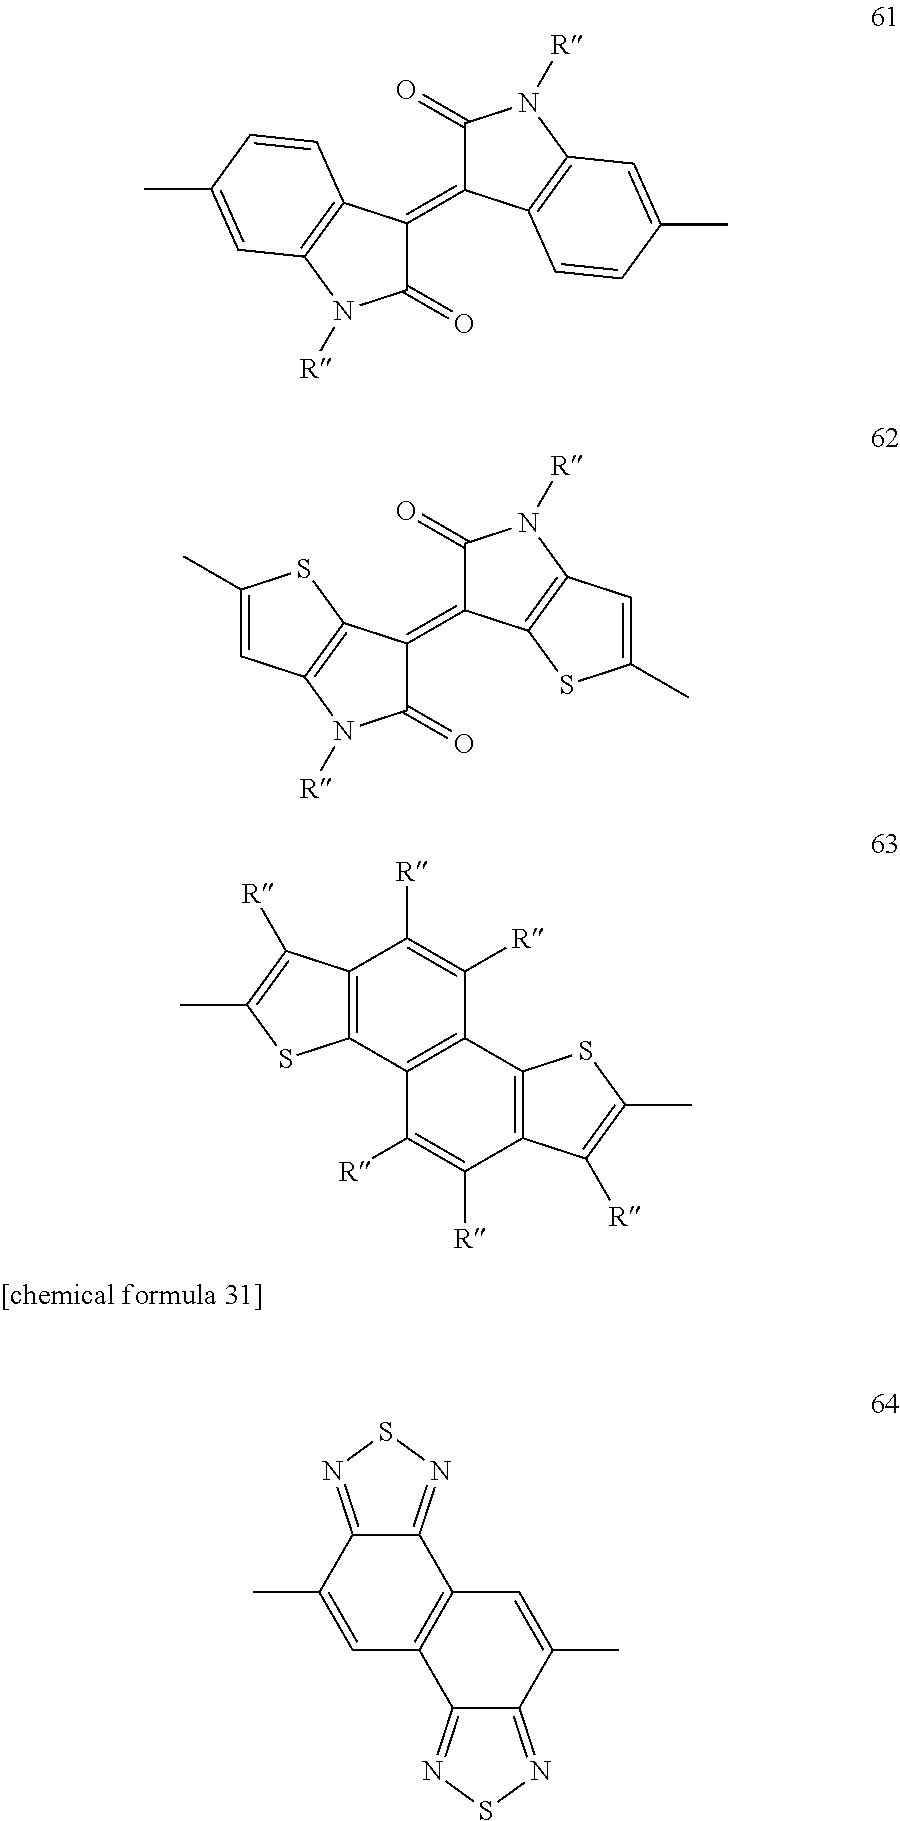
C1(=O)C(=C2C(=O)N([R])C3=C2C=CC(C)=C3)C2=C(N1[R])C=C(C)C=C2.C1(=O)C(=C2C(=O)N([R])C3=C2SC(C)=C3)C2=C(N1[R])C=C(C)S2.C12=C(C3=C(C([R])=C1[R])C1=C(C([R])=C3[R])C([R])=C(C)S1)SC(C)=C2[R].C12=NSN=C1C1=C(C=C2C)C2=NSN=C2C(C)=C1
